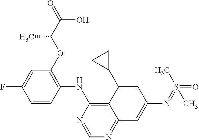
C1=CC(NC2=C3C(=NC=N2)C=C(N=S(C)(=O)C)C=C3C2CC2)=C(OC(C(=O)O)C)C=C1F
